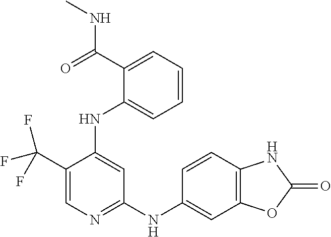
C1(C(F)(F)F)=CN=C(NC2=CC3=C(C=C2)NC(=O)O3)C=C1NC1=CC=CC=C1C(NC)=O
